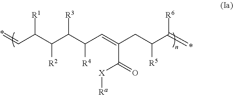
*=CC(C([R2])C([R3])C([R4])C=C(C([X][Ra])=O)CC([R5])C([R6])=*)[R1]
